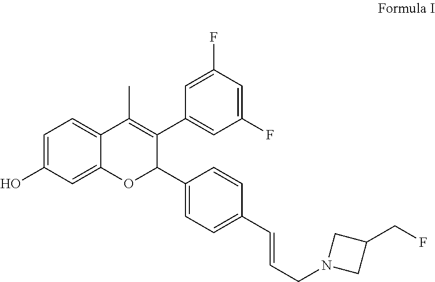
C1(C2=C(C)C3=CC=C(O)C=C3OC2C2=CC=C(C=CCN3CC(CF)C3)C=C2)=CC(F)=CC(F)=C1
